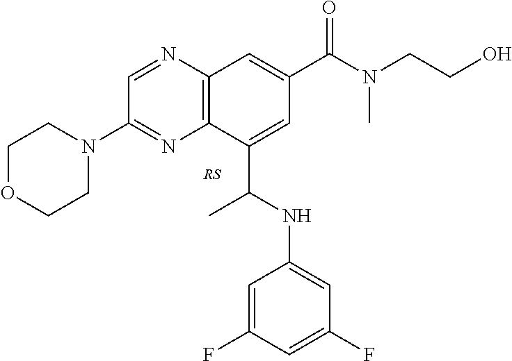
C1=NC2=C(N=C1N1CCOCC1)C(C(NC1=CC(F)=CC(F)=C1)C)=CC(C(N(CCO)C)=O)=C2
